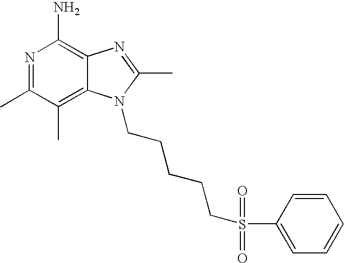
C12=C(C)C(C)=NC(N)=C1N=C(C)N2CCCCCS(C1=CC=CC=C1)(=O)=O
